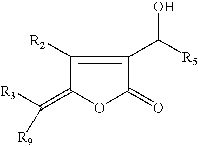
C1(=C([R3])[R9])OC(=O)C(C([R5])O)=C1[R2]
